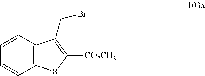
C12=C(C=CC=C1)C(CBr)=C([CO2CH3])S2
